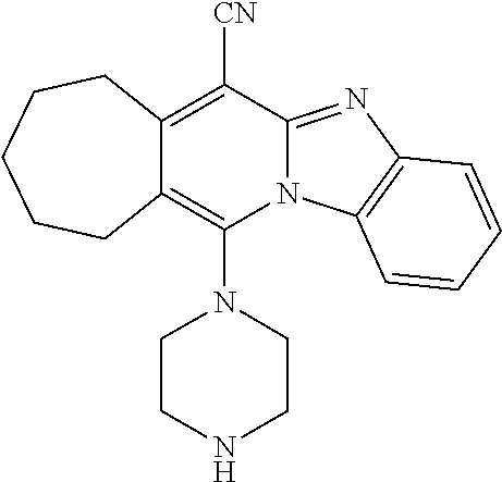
C12=C(N3CCNCC3)N3C(=NC4=C3C=CC=C4)C([CN])=C1CCCCC2
